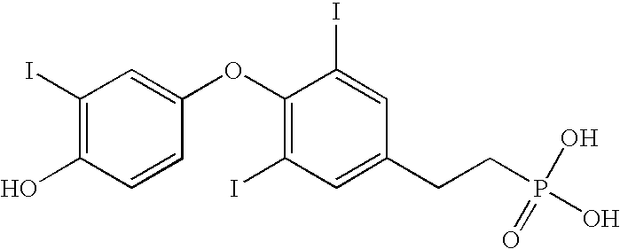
C1(I)=C(O)C=CC(OC2=C(I)C=C(CCP(O)(=O)O)C=C2I)=C1
